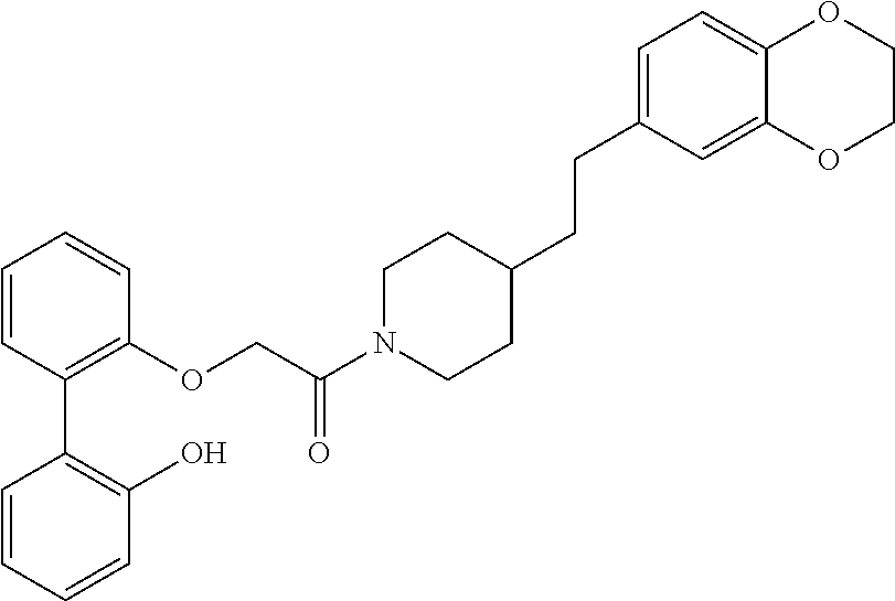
C1=CC(C2=C(O)C=CC=C2)=C(OCC(N2CCC(CCC3=CC=C4C(=C3)OCCO4)CC2)=O)C=C1
